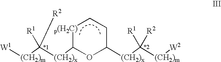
[W1][(CH2)m]C([(CH2)x]C1OC([(CH2)x]C([(CH2)m][W2])([R1])[R2])CC[p(H2C)]1)([R1])[R2]
